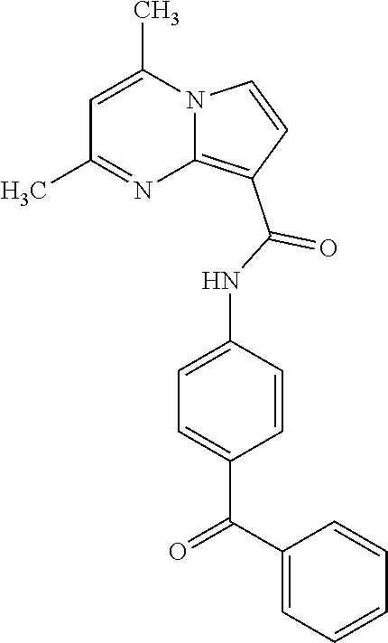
C1=C(C)N2C(=C(C(NC3=CC=C(C(C4=CC=CC=C4)=O)C=C3)=O)C=C2)N=C1C
